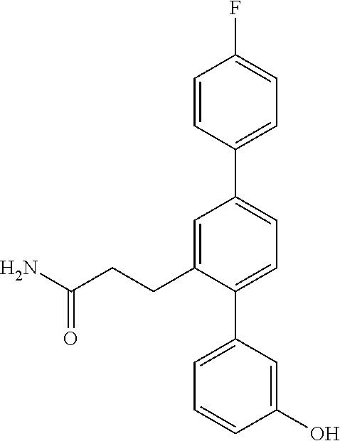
C1=CC(C2=CC=C(C3=CC=CC(O)=C3)C(CCC(N)=O)=C2)=CC=C1F
